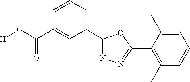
[H]OC(C1=CC(C2=NN=C(C3=C(C)C=CC=C3C)O2)=CC=C1)=O
